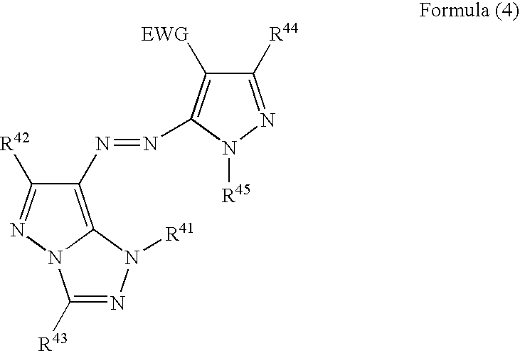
C1(N=NC2=C([EWG])C([R44])=NN2[R45])=C2N(N=C1[R42])C([R43])=NN2[R41]
